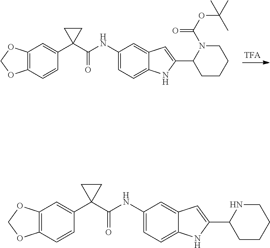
C12=C(C=CC(C3(C(NC4=CC=C5C(=C4)C=C(C4CCCCN4)N5)=O)CC3)=C1)OCO2.C12=C(C=CC(C3(C(NC4=CC=C5C(=C4)C=C(C4CCCCN4C(OC(C)(C)C)=O)N5)=O)CC3)=C1)OCO2
